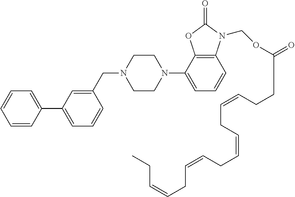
C1=CC(C2=CC=CC(CN3CCN(C4=CC=CC5=C4OC(=O)N5COC(CCC=CCC=CCC=CCC=CCC)=O)CC3)=C2)=CC=C1
